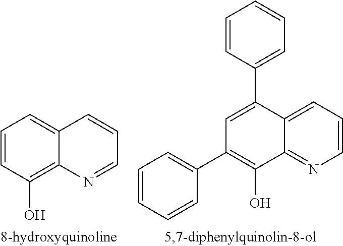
C1=CC(O)=C2C(=C1)C=CC=N2.C1=CC=C2C(=N1)C(O)=C(C1=CC=CC=C1)C=C2C1=CC=CC=C1
